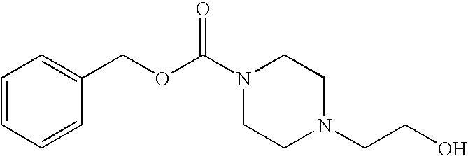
C1=CC=CC(COC(N2CCN(CCO)CC2)=O)=C1
